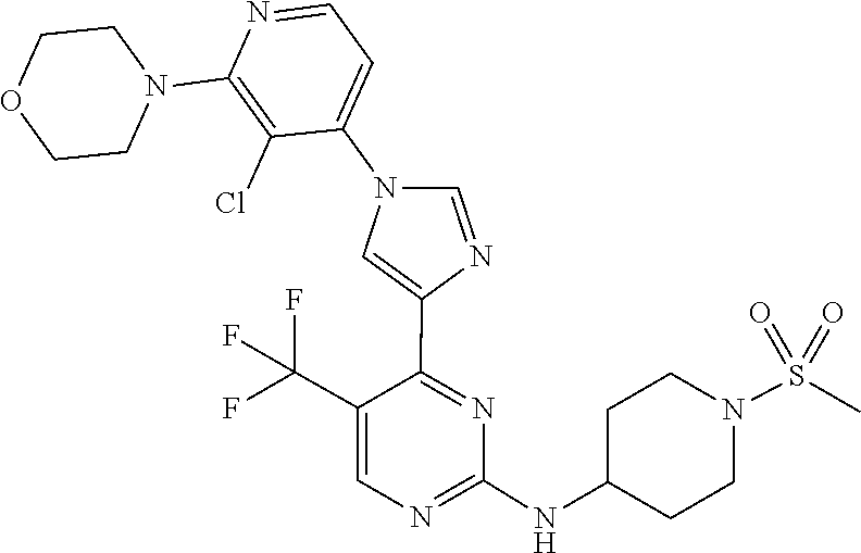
C1(NC2CCN(S(=O)(=O)C)CC2)=NC=C(C(F)(F)F)C(C2=CN(C3=CC=NC(N4CCOCC4)=C3Cl)C=N2)=N1
